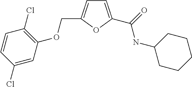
C1=C(C(=O)NC2CCCCC2)OC(COC2=C(Cl)C=CC(Cl)=C2)=C1
